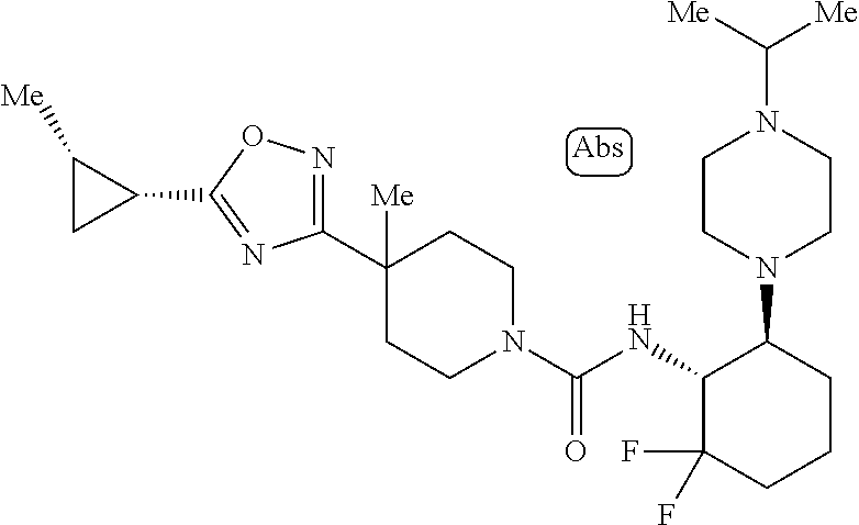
C1([Me])(C2=NOC(C3C([Me])C3)=N2)CCN(C(NC2C(F)(F)CCCC2N2CCN(C([Me])[Me])CC2)=O)CC1
